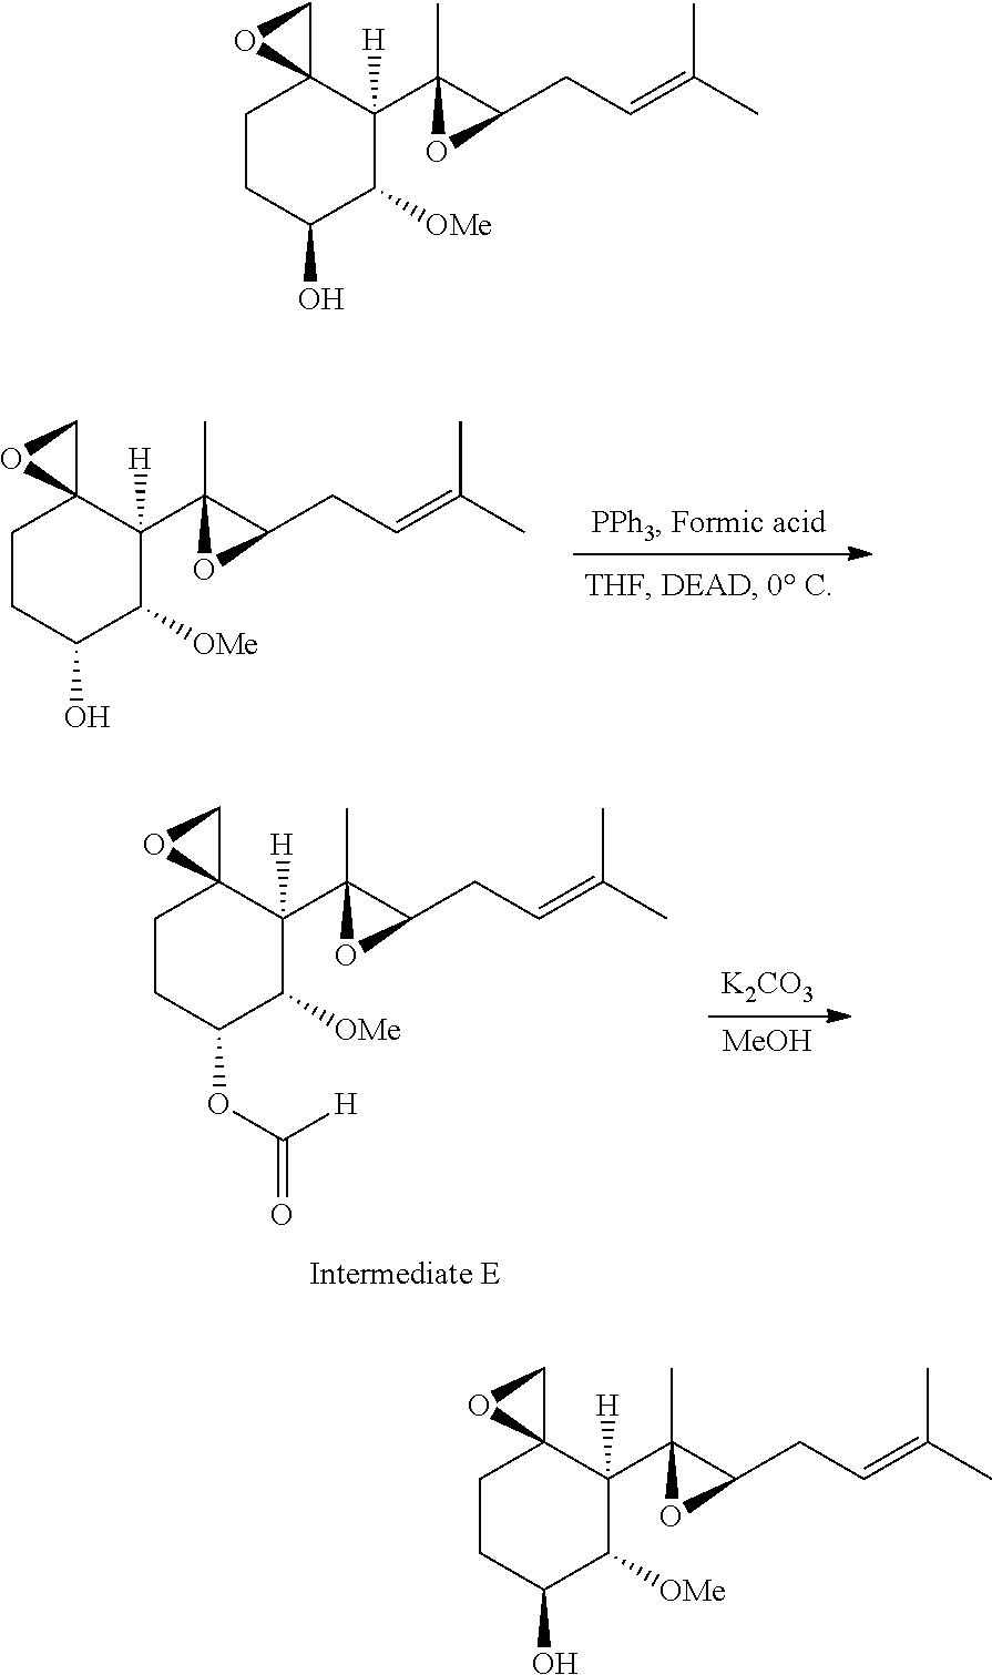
C1CC(O)C([OMe])C(C2(C)C(CC=C(C)C)O2)([H])C12CO2.[K2CO3].[MeOH].C1CC(OC(=O)[H])C([OMe])C(C2(C)C(CC=C(C)C)O2)([H])C12CO2.C1CC(O)C([OMe])C(C2(C)C(CC=C(C)C)O2)([H])C12CO2.C1CC(O)C([OMe])C(C2(C)C(CC=C(C)C)O2)([H])C12CO2
